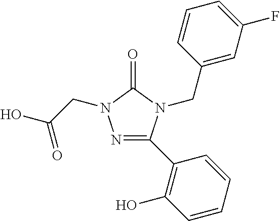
N1=C(C2=C(O)C=CC=C2)N(CC2=CC(F)=CC=C2)C(=O)N1CC(=O)O
